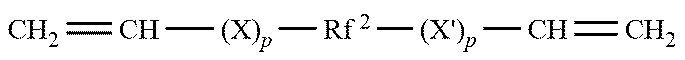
C=C[(X)p][Rf 2][(X')p]C=C
